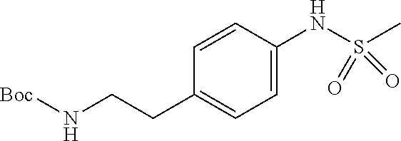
S(NC1=CC=C(CCN[Boc])C=C1)(C)(=O)=O
